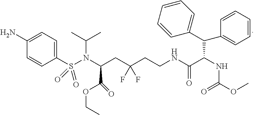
N(C(CC(CCNC(C(NC(OC)=O)C(C1=CC=CC=C1)C1=CC=CC=C1)=O)(F)F)C(OCC)=O)(S(C1=CC=C(N)C=C1)(=O)=O)C(C)C
